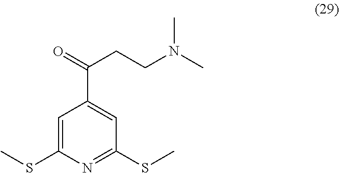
C(CC(C1=CC(SC)=NC(SC)=C1)=O)N(C)C
